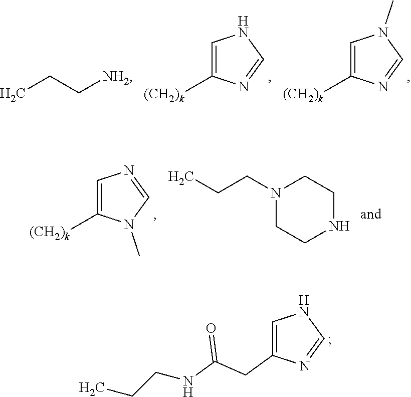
C1=C(CC(=O)NCCC)N=CN1.[(CH2)k]C1=CNC=N1.[(CH2)k]C1=CN(C)C=N1.CCC[NH2].[(CH2)k]C1=CN=CN1C.N1(CCC)CCNCC1
